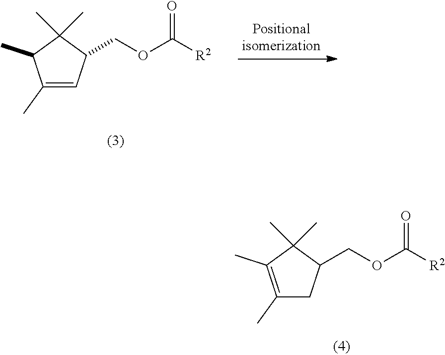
C1(C)=C(C)C(C)(C)C(COC([R2])=O)C1.C1(C)=CC(COC([R2])=O)C(C)(C)C1C
